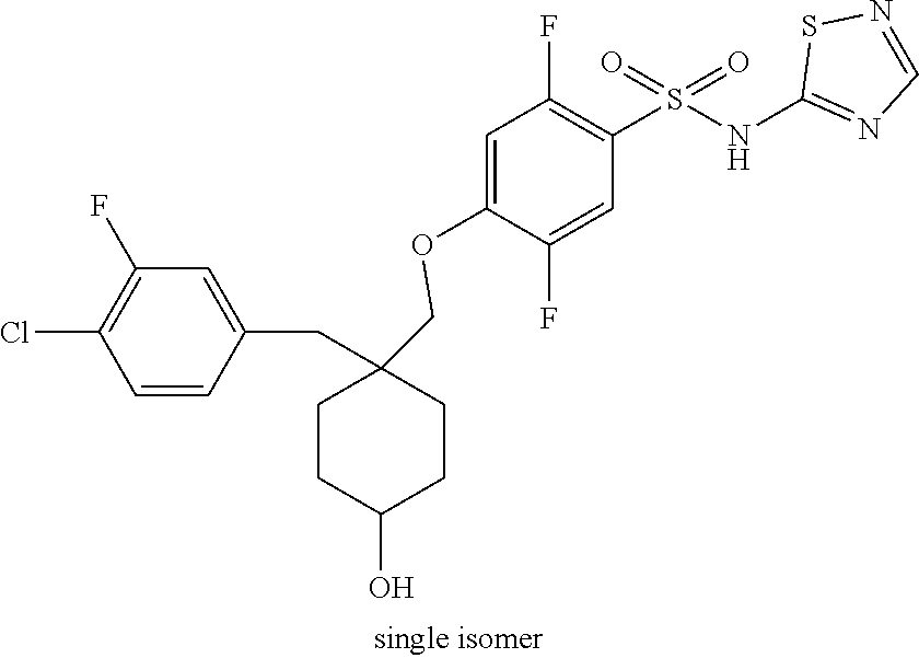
C1=C(OCC2(CC3=CC(F)=C(Cl)C=C3)CCC(O)CC2)C(F)=CC(S(NC2=NC=NS2)(=O)=O)=C1F
